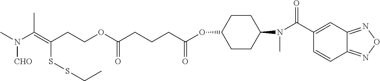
C1(OC(CCCC(OCCC(SSCC)=C(N([CHO])C)C)=O)=O)CCC(N(C(=O)C2=CC3=NON=C3C=C2)C)CC1
